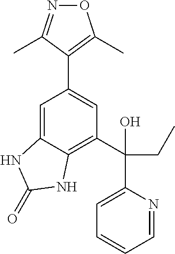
O1N=C(C)C(C2=CC(C(CC)(O)C3=CC=CC=N3)=C3C(=C2)NC(=O)N3)=C1C
